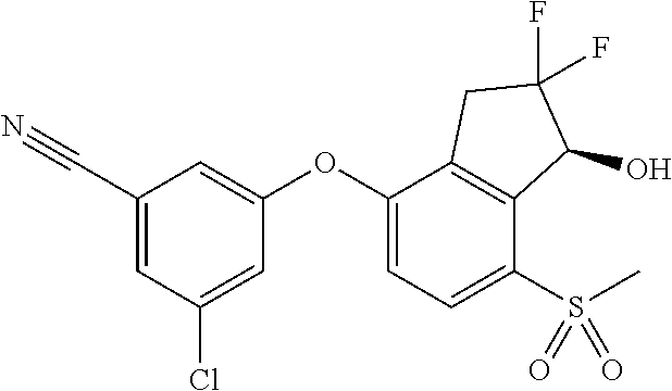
C1(C#N)=CC(Cl)=CC(OC2=CC=C(S(C)(=O)=O)C3=C2CC(F)(F)C3O)=C1
